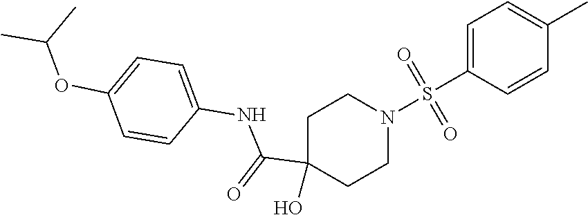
C1=C(S(=O)(=O)N2CCC(O)(C(=O)NC3=CC=C(OC(C)C)C=C3)CC2)C=CC(C)=C1
